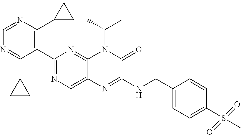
C1(C2=NC=C3C(=N2)N(C(C)CC)C(=O)C(NCC2=CC=C(S(C)(=O)=O)C=C2)=N3)=C(C2CC2)N=CN=C1C1CC1
